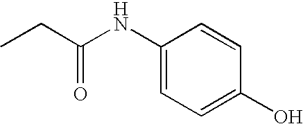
C1(NC(CC)=O)=CC=C(O)C=C1
